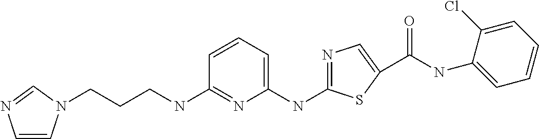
C1(NC2=CC=CC(NCCCN3C=CN=C3)=N2)=NC=C(C(NC2=CC=CC=C2Cl)=O)S1
